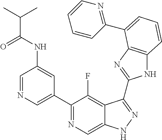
C1=NC=C(C2=NC=C3C(=C2F)C(C2=NC4=C(N2)C=CC=C4C2=NC=CC=C2)=NN3)C=C1NC(C(C)C)=O
